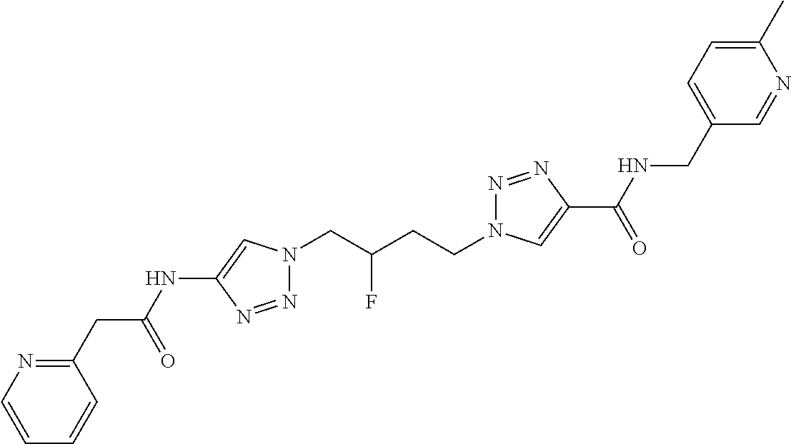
C1(NC(CC2=NC=CC=C2)=O)=CN(CC(CCN2N=NC(C(=O)NCC3=CC=C(C)N=C3)=C2)F)N=N1
